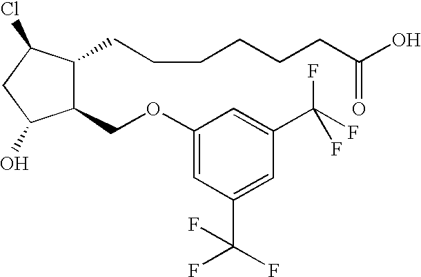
C1(OCC2C(CCCCCCC(O)=O)C(Cl)CC2O)=CC(C(F)(F)F)=CC(C(F)(F)F)=C1
